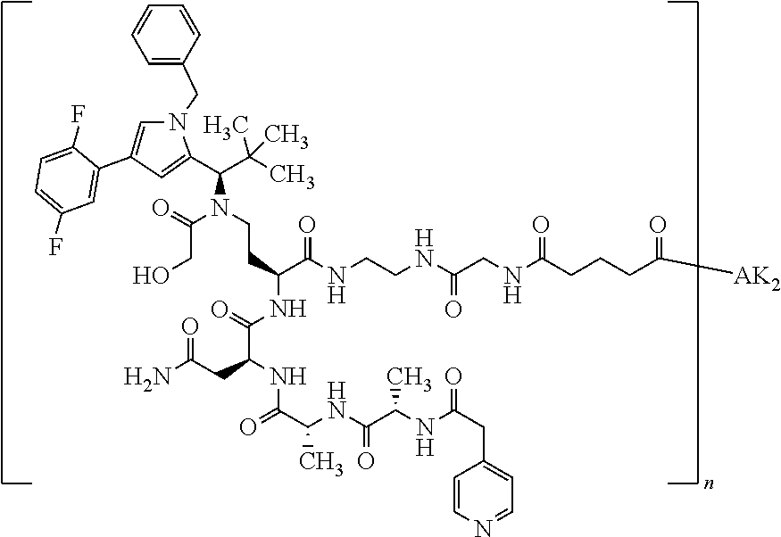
C(C(C(NCCNC(CNC(CCCC([AK2])=O)=O)=O)=O)NC(C(CC(N)=O)NC(=O)C(NC(C(NC(CC1=CC=NC=C1)=O)C)=O)C)=O)CN(C(C(C)(C)C)C1=CC(C2=CC(F)=CC=C2F)=CN1CC1=CC=CC=C1)C(CO)=O
